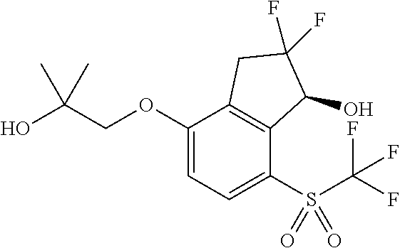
C1(OCC(O)(C)C)=CC=C(S(=O)(=O)C(F)(F)F)C2=C1CC(F)(F)C2O
